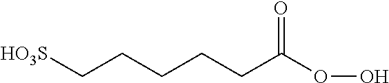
C(CCCCC(OO)=O)[HO3S]
